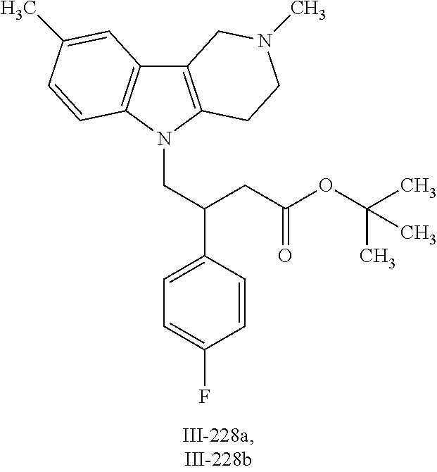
C12=C(N(CC(C3=CC=C(F)C=C3)CC(OC(C)(C)C)=O)C3=C1C=C(C)C=C3)CCN(C)C2
